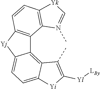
C1(C)=C([Yl][LBy])[Yi]C2=CC=C3C(=C12)C1=C([Yj]3)C=CC2=C1N(C)=C[Yk]2
